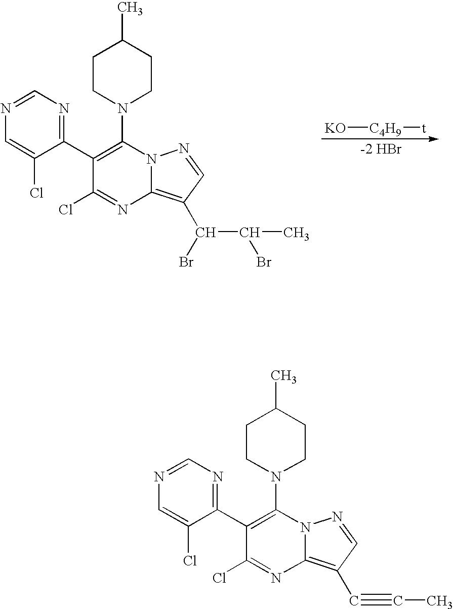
N1=CN=C(C2=C(N3CCC(C)CC3)N3C(=C(C(C(C)Br)Br)C=N3)N=C2Cl)C(Cl)=C1.[KO][C4H9][t].N1=CN=C(C2=C(N3CCC(C)CC3)N3C(=C(C#CC)C=N3)N=C2Cl)C(Cl)=C1
